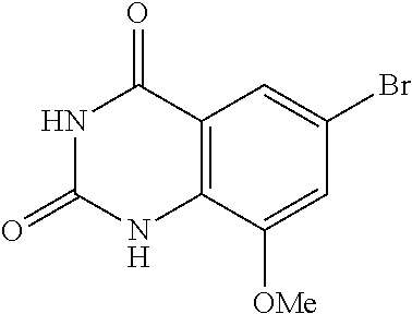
N1C(=O)NC2=C(C1=O)C=C(Br)C=C2[OMe]
